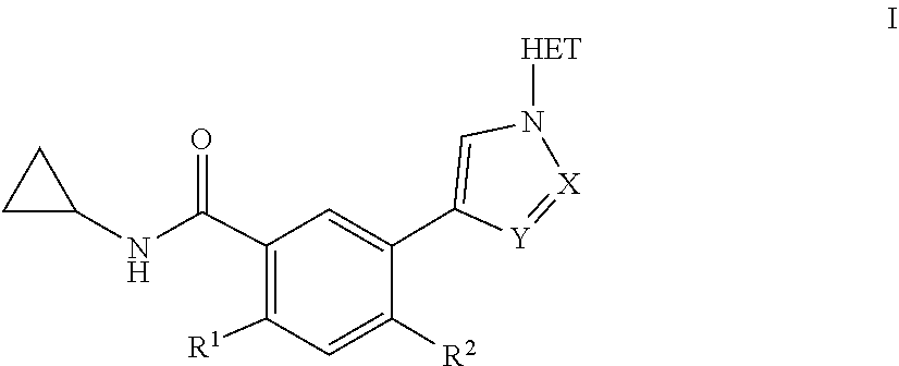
[R1]C1=C(C(NC2CC2)=O)C=C(C2=CN([HET])[X]=[Y]2)C([R2])=C1
